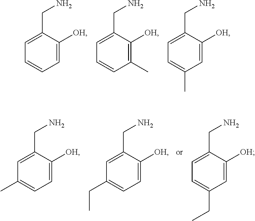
C1=C(CN)C([OH])=CC=C1.C1=C(CN)C([OH])=C(C)C=C1.C1=C(CN)C([OH])=CC(C)=C1.C1=C(CN)C([OH])=CC=C1C.C1=C(CN)C([OH])=CC=C1CC.C1=C(CN)C([OH])=CC(CC)=C1
